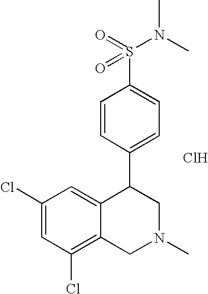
C1(Cl)=CC(Cl)=C2C(=C1)C(C1=CC=C(S(N(C)C)(=O)=O)C=C1)CN(C)C2.Cl
